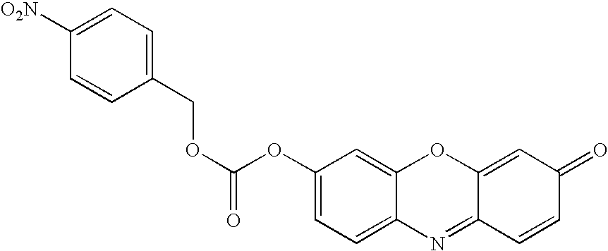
C1=CC(COC(=O)OC2=CC=C3C(=C2)OC2=CC(=O)C=CC2=N3)=CC=C1[O2N]
